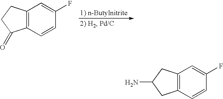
C12=C(C=CC(F)=C1)C(=O)CC2.C12=C(C=CC(F)=C1)CC(N)C2
